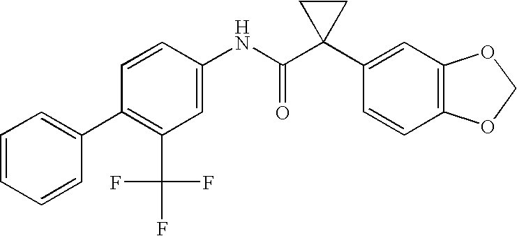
C1=C(NC(C2(C3=CC4=C(C=C3)OCO4)CC2)=O)C=CC(C2=CC=CC=C2)=C1C(F)(F)F
